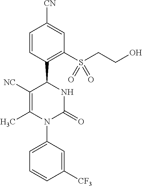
C1=CC(C2C([NC])=C(C)N(C3=CC=CC([CF3])=C3)C(=O)N2)=C(S(CCO)(=O)=O)C=C1[CN]
